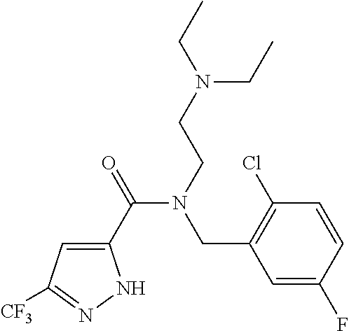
C1(C(=O)N(CCN(CC)CC)CC2=C(Cl)C=CC(F)=C2)=CC([CF3])=NN1
